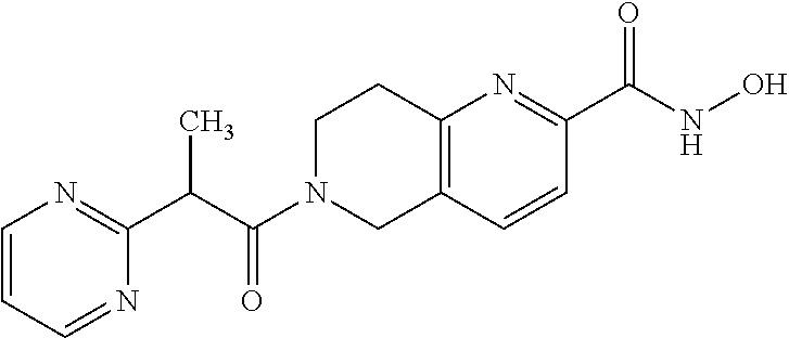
C12=C(C=CC(C(NO)=O)=N1)CN(C(C(C1=NC=CC=N1)C)=O)CC2
